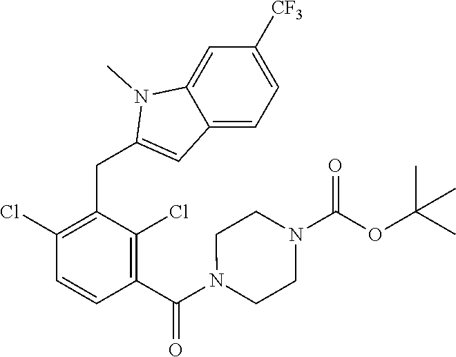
C1(Cl)=C(CC2=CC3=CC=C([CF3])C=C3N2C)C(Cl)=C(C(N2CCN(C(OC(C)(C)C)=O)CC2)=O)C=C1
